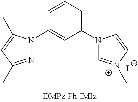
N1=C(C)C=C(C)N1C1=CC(N2C=[N+](C)C=C2)=CC=C1.[I-]
